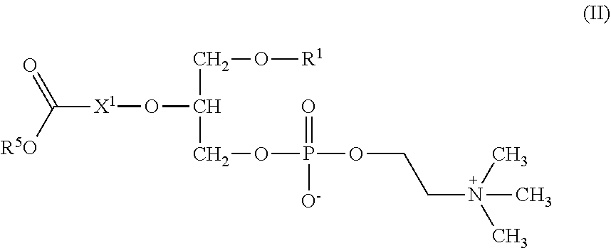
[X1](OC(COP(=O)([O-])OCCN(C)(C)C)CO[R1])C(=O)[R5O]
